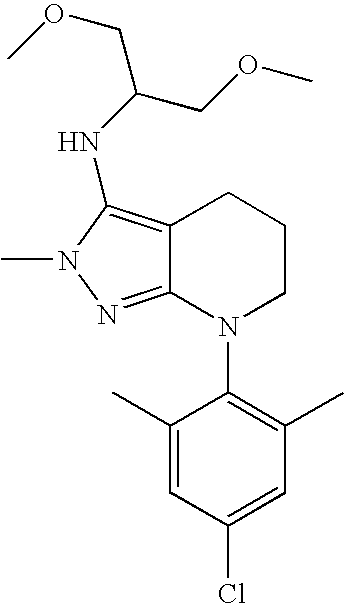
C12=C(NC(COC)COC)N(C)N=C1N(C1=C(C)C=C(Cl)C=C1C)CCC2
